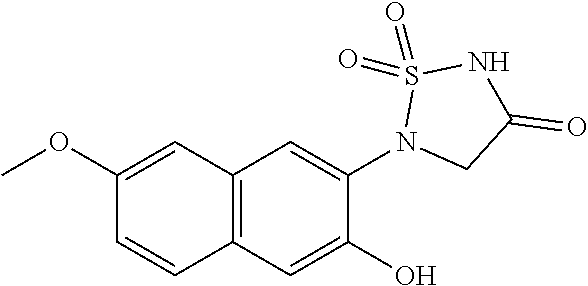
C12=C(C=C(O)C(N3CC(=O)NS3(=O)=O)=C1)C=CC(OC)=C2
